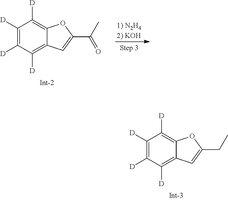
[1) N2H42) KOH].C1([D])=C([D])C([D])=C2C(=C1[D])OC(C(C)=O)=C2.C1([D])=C([D])C([D])=C2C(=C1[D])OC(CC)=C2
